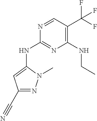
N(C1=NC(NCC)=C(C(F)(F)F)C=N1)C1=CC(C#N)=NN1C
